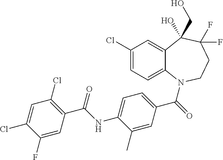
C1(Cl)=CC=C2C(=C1)C(O)(CO)C(F)(F)CCN2C(=O)C1=CC=C(NC(C2=C(Cl)C=C(Cl)C(F)=C2)=O)C(C)=C1
